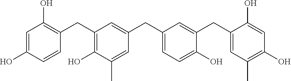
C1=C(O)C=CC(CC2=C(O)C(C)=CC(CC3=CC=C(O)C(CC4=CC(C)=C(O)C=C4O)=C3)=C2)=C1O
